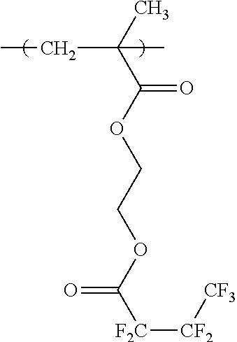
C(C)(C(OCCOC([F2C][CF2][CF3])=O)=O)(C)CC
